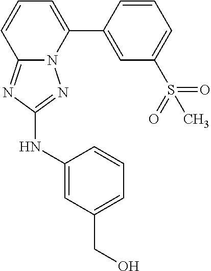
C12=NC(NC3=CC(CO)=CC=C3)=NN1C(C1=CC(S(C)(=O)=O)=CC=C1)=CC=C2
